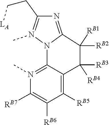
[RB1]C1([RB2])C2=NC(CC[LA])=N(C)N2C2=N(C)C([RB7])=C([RB6])C([RB5])=C2C1([RB4])[RB3]
